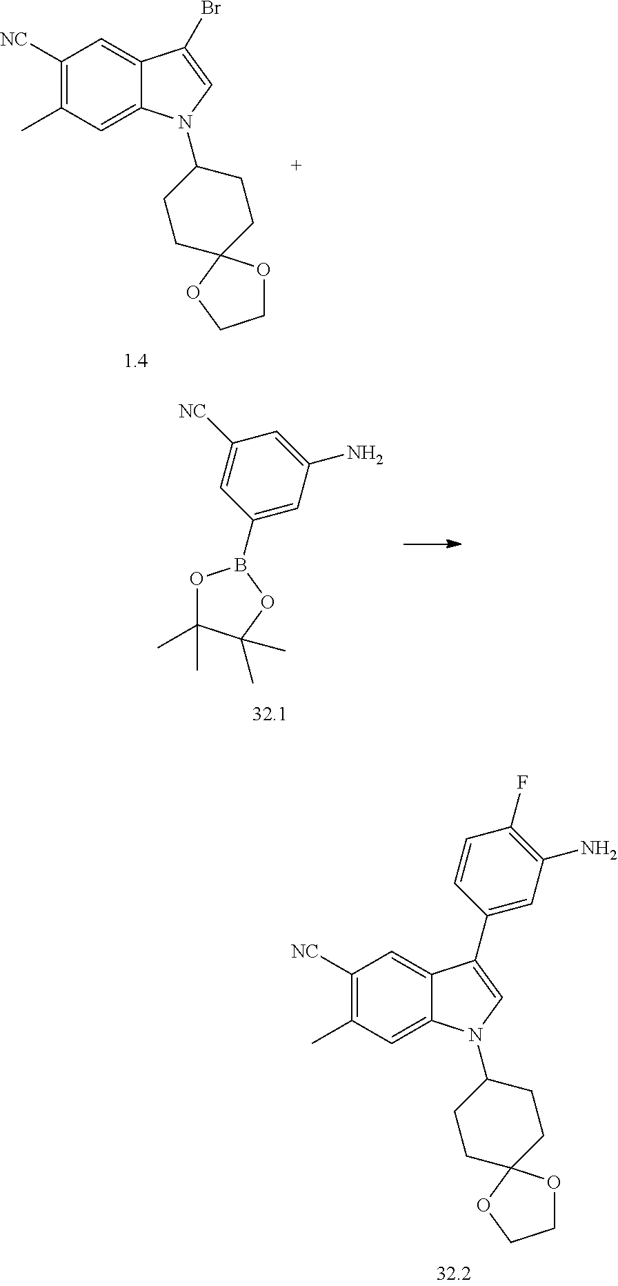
C1([NC])=C(C)C=C2C(=C1)C(Br)=CN2C1CCC2(CC1)OCCO2.C1([NC])=C(C)C=C2C(=C1)C(C1=CC(N)=C(F)C=C1)=CN2C1CCC2(CC1)OCCO2.C1(C)(C)OB(C2=CC(N)=CC([NC])=C2)OC1(C)C
